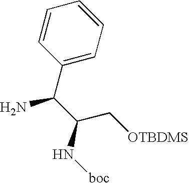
NC(C(N[boc])C[OTBDMS])C1=CC=CC=C1
